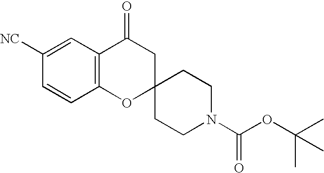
C12=C(C(=O)CC3(O1)CCN(C(OC(C)(C)C)=O)CC3)C=C([NC])C=C2
